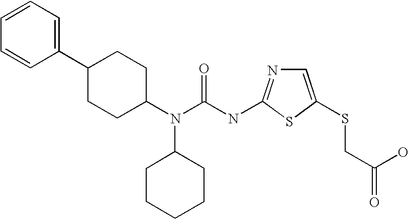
C1(C2=CC=CC=C2)CCC(N(C(NC2=NC=C(SCC(O)=O)S2)=O)C2CCCCC2)CC1
